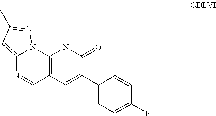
C12=CC(C)=NN1C1=C(C=N2)C=C(C2=CC=C(F)C=C2)C(=O)N1
